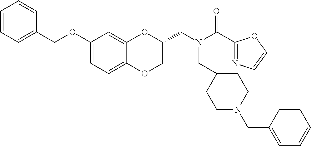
C1(OCC2=CC=CC=C2)=CC=C2C(=C1)OC(CN(C(C1=NC=CO1)=O)CC1CCN(CC3=CC=CC=C3)CC1)CO2
